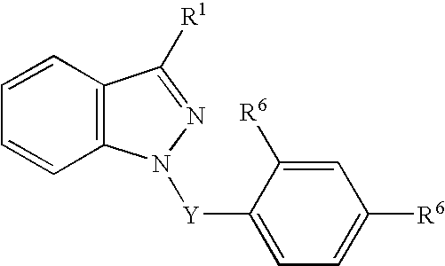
C12=C(C=CC=C1)C([R1])=NN2[Y]C1=CC=C([R6])C=C1[R6]
